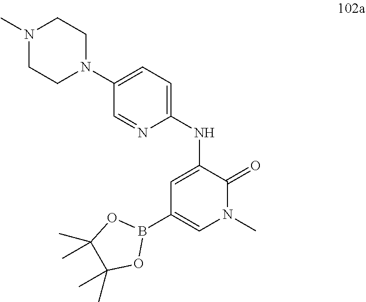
N1(C)CCN(C2=CC=C(NC3=CC(B4OC(C)(C)C(C)(C)O4)=CN(C)C3=O)N=C2)CC1
